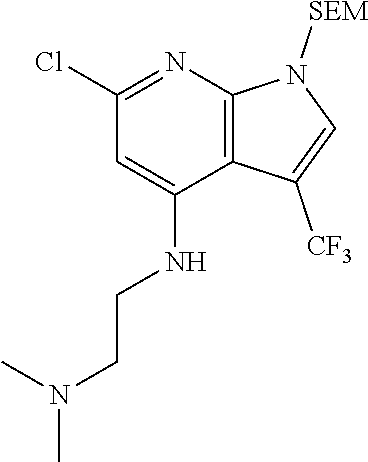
C1(NCCN(C)C)=CC(Cl)=NC2=C1C([CF3])=CN2[SEM]
